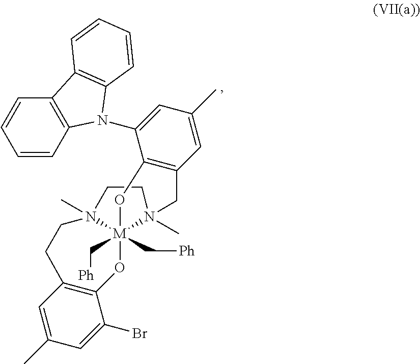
C1=C(C)C=C(Br)C2=C1CCN1(C)[M]3(C[Ph])(C[Ph])(O2)N(C)(CC2=C(C(N4C5=C(C=CC=C5)C5=C4C=CC=C5)=CC(C)=C2)O3)CC1
